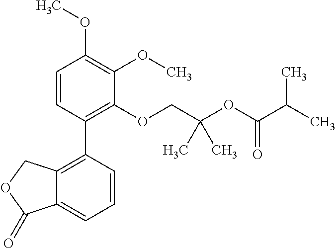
C1=CC(C2=C3C(=CC=C2)C(=O)OC3)=C(OCC(OC(C(C)C)=O)(C)C)C(OC)=C1OC
